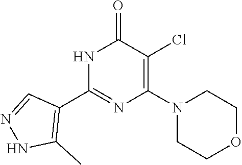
N1C(C2=C(C)NN=C2)=NC(N2CCOCC2)=C(Cl)C1=O
